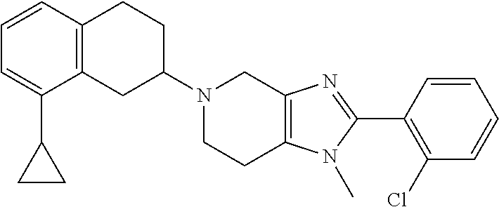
C12=C(CC(N3CCC4=C(C3)N=C(C3=C(Cl)C=CC=C3)N4C)CC1)C(C1CC1)=CC=C2
